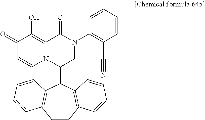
C1(=O)C=CN2C(=C1O)C(=O)N(C1=C(C#N)C=CC=C1)CC2C1C2=C(CCC3=C1C=CC=C3)C=CC=C2
